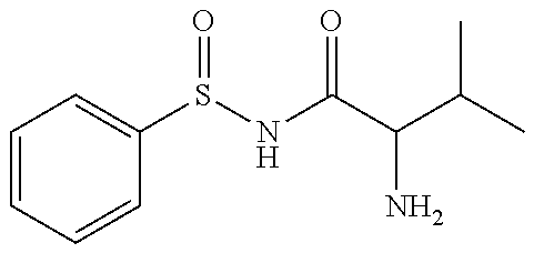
C1=CC=CC(S(NC(C(C(C)C)N)=O)=O)=C1
